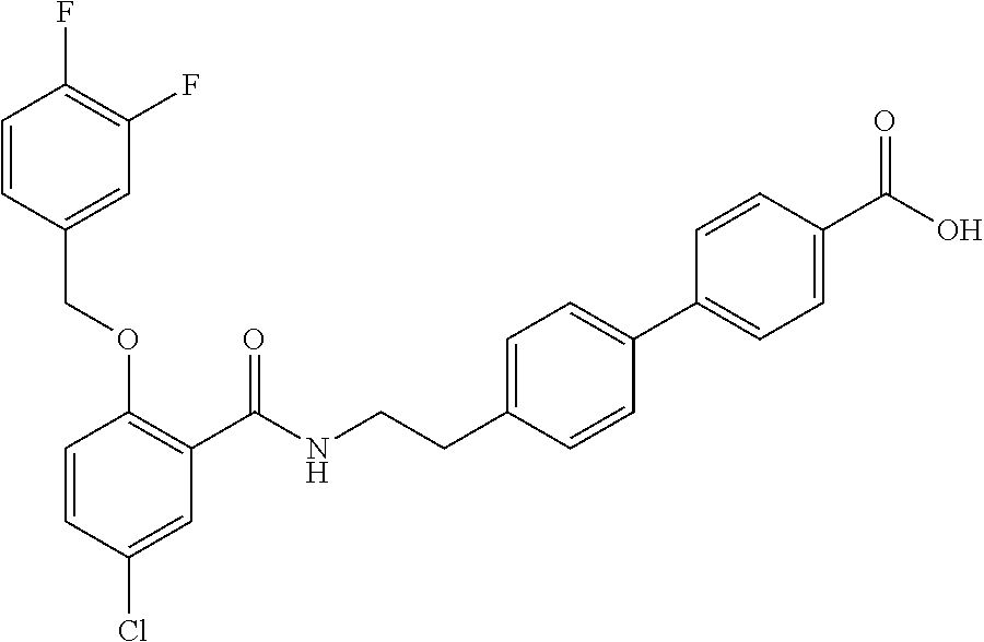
C1=CC(Cl)=CC(C(NCCC2=CC=C(C3=CC=C(C(O)=O)C=C3)C=C2)=O)=C1OCC1=CC(F)=C(F)C=C1
